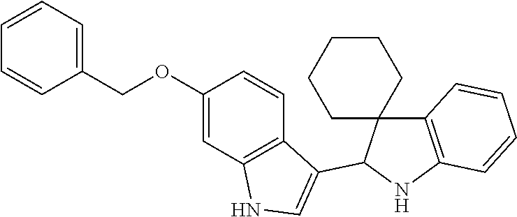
C1(OCC2=CC=CC=C2)=CC2=C(C=C1)C(C1C3(CCCCC3)C3=C(N1)C=CC=C3)=CN2
